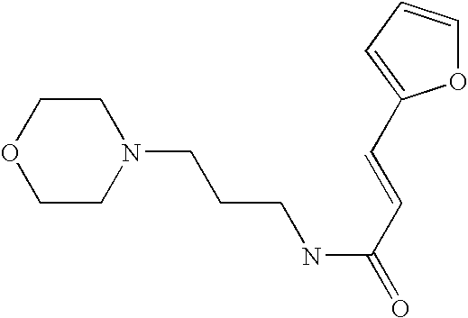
C1CN(CCCNC(=O)C=CC2=CC=CO2)CCO1
